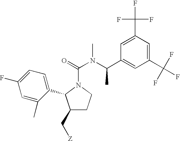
C1(C[Z])CCN(C(=O)N(C(C2=CC(C(F)(F)F)=CC(C(F)(F)F)=C2)C)C)C1C1=CC=C(F)C=C1C
